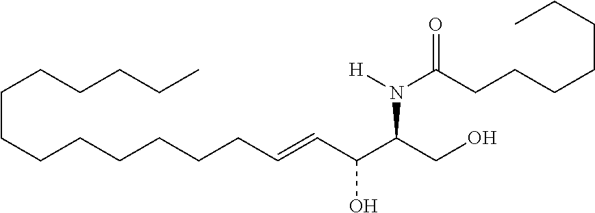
C(CCCCCC=CC(C(CO)N([H])C(CCCCCCC)=O)O)CCCCCCC
